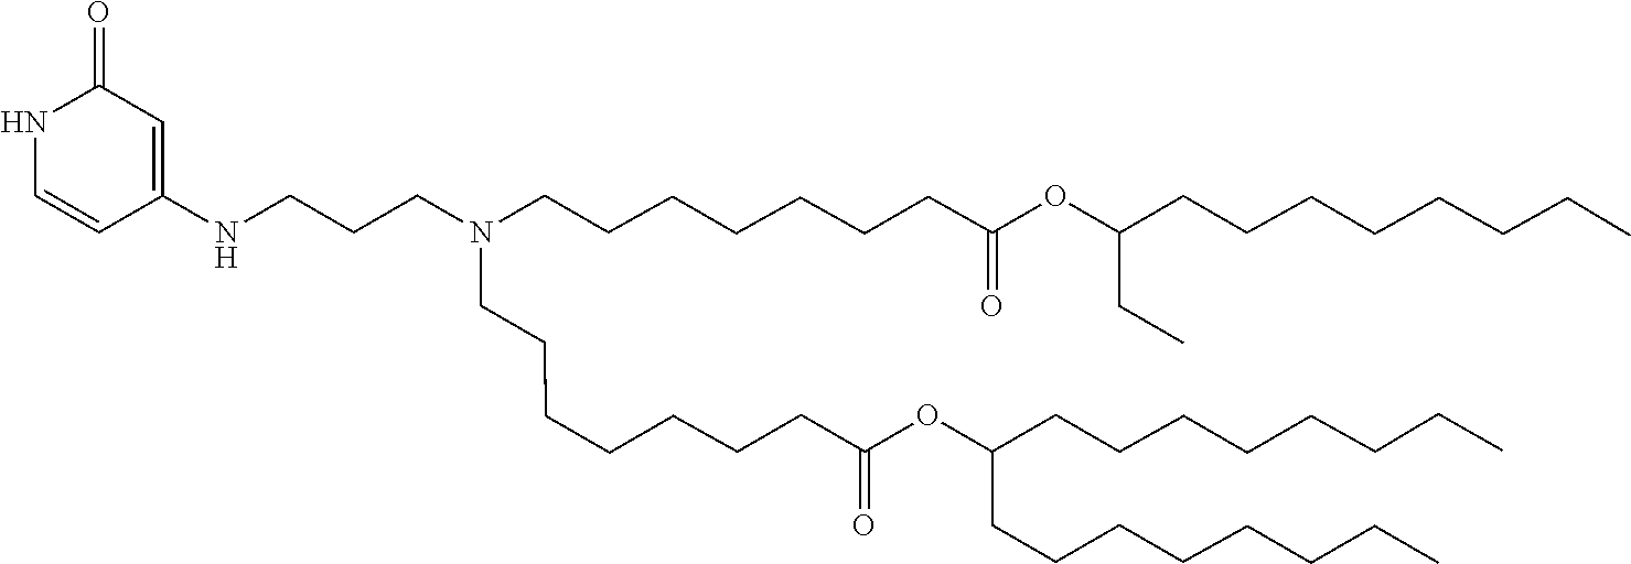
C(C(=O)OC(CCCCCCCC)CCCCCCCC)CCCCCCN(CCCNC1=CC(=O)NC=C1)CCCCCCCC(=O)OC(CC)CCCCCCCC
